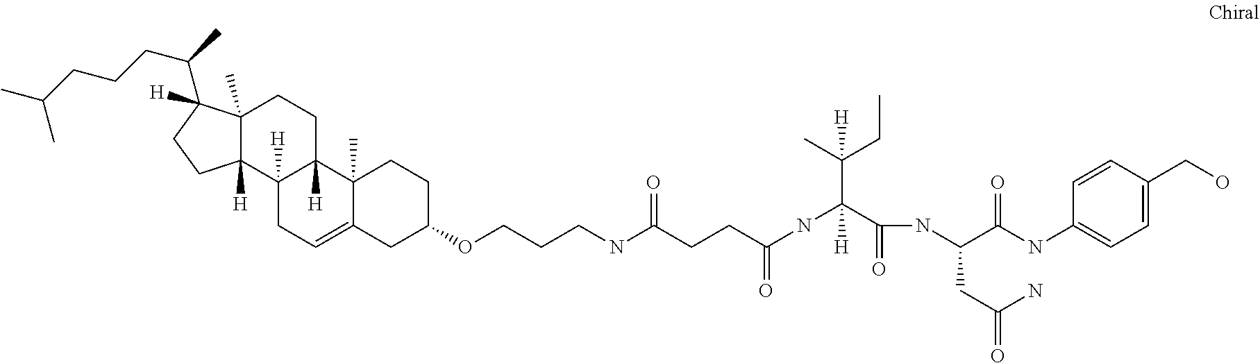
N(C(C(NC(C(NC1=CC=C(CO)C=C1)=O)CC(=O)N)=O)(C(C)(CC)[H])[H])C(=O)CCC(NCCCOC1CCC2(C)C(=CCC3([H])C2([H])CCC2(C)C3([H])CCC2(C(CCCC(C)C)C)[H])C1)=O
